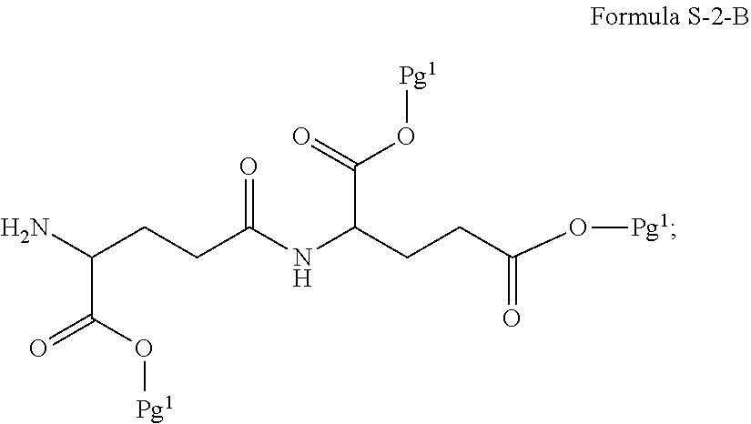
NC(CCC(NC(CCC(O[Pg1])=O)C(O[Pg1])=O)=O)C(=O)O[Pg1]
